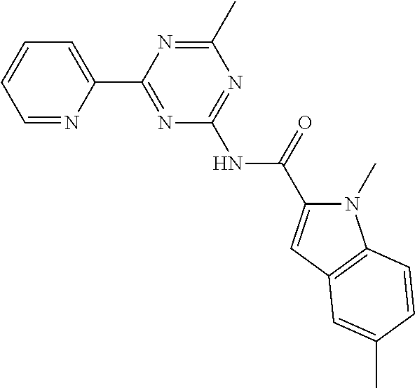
C1=NC(C2=NC(NC(=O)C3=CC4=C(N3C)C=CC(C)=C4)=NC(C)=N2)=CC=C1
